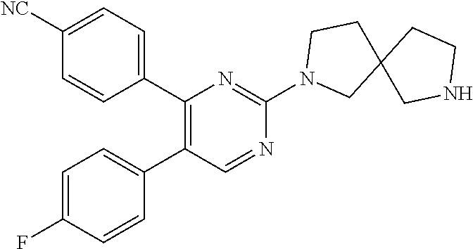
C1(C2=CC=C([NC])C=C2)=C(C2=CC=C(F)C=C2)C=NC(N2CC3(CC2)CNCC3)=N1
